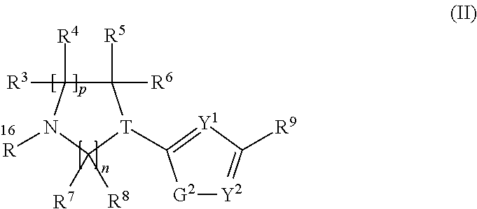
[Y2]1=C([R9])[Y1]=C([T]2C([R6])([R5])C([R3])([R4])N([R])C2([R7])[R8])[G2]1
